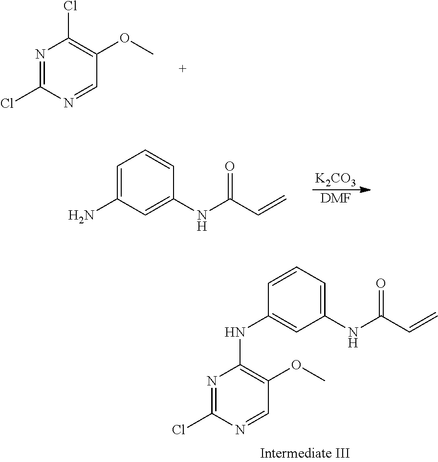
N1=C(Cl)N=CC(OC)=C1Cl.[K2CO3].[DMF].C1=C(N)C=C(NC(C=C)=O)C=C1.N1=C(Cl)N=CC(OC)=C1NC1=CC(NC(C=C)=O)=CC=C1
